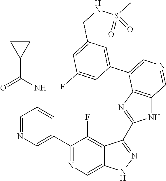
C1(C2=CN=CC(NC(=O)C3CC3)=C2)=NC=C2C(=C1F)C(C1=NC3=C(N1)C=NC=C3C1=CC(CNS(C)(=O)=O)=CC(F)=C1)=NN2
